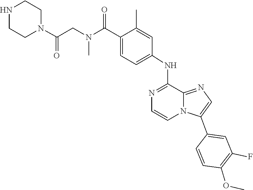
N1(C(CN(C(C2=CC=C(NC3=NC=CN4C3=NC=C4C3=CC(F)=C(OC)C=C3)C=C2C)=O)C)=O)CCNCC1
